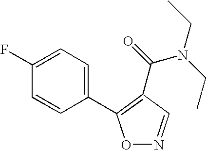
O1N=CC(C(N(CC)CC)=O)=C1C1=CC=C(F)C=C1
